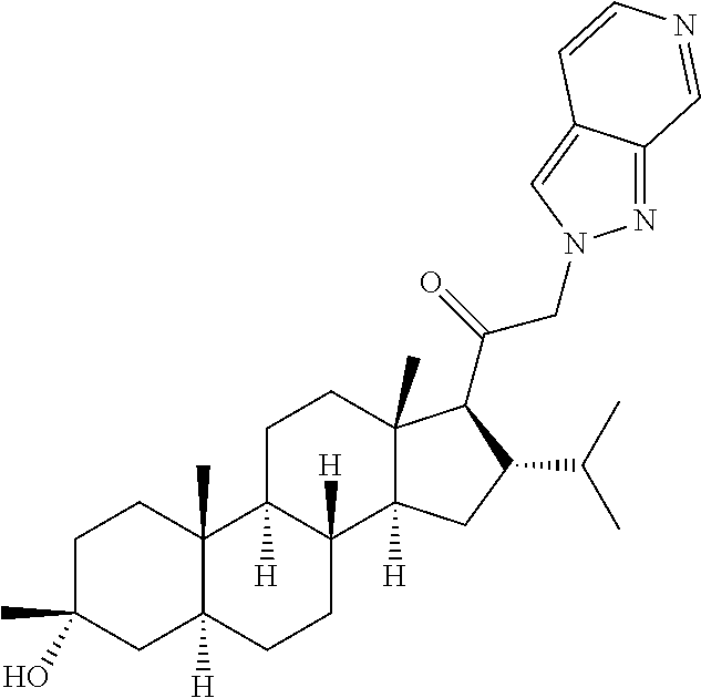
C1C(C)(O)CC2([H])C(C)(C1)C1([H])C([H])(CC2)C2([H])C(C)(CC1)C(C(CN1N=C3C(=C1)C=CN=C3)=O)C(C(C)C)C2
